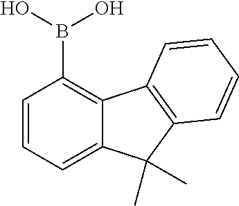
C1=CC=C2C(=C1B(O)O)C1=C(C2(C)C)C=CC=C1
